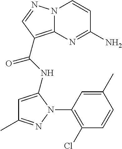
NC1=NC2=C(C(=O)NC3=CC(C)=NN3C3=C(Cl)C=CC(C)=C3)C=NN2C=C1
